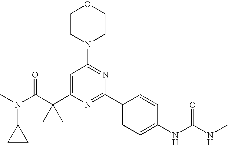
N(C(C1(C2=CC(N3CCOCC3)=NC(C3=CC=C(NC(=O)NC)C=C3)=N2)CC1)=O)(C)C1CC1
